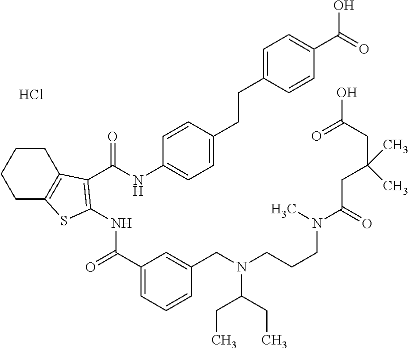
C1(C(=O)NC2=C(C(NC3=CC=C(CCC4=CC=C(C(=O)O)C=C4)C=C3)=O)C3=C(CCCC3)S2)=CC=CC(CN(CCCN(C(CC(CC(O)=O)(C)C)=O)C)C(CC)CC)=C1.Cl
